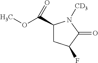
C1(C(OC)=O)CC(F)C(=O)N1[CD3]
